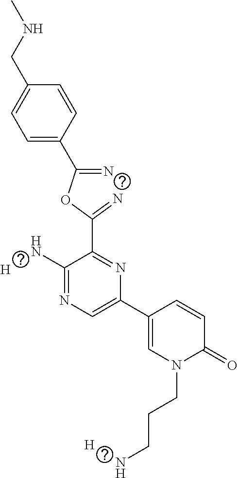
C1=C(C(=N)OC(=N)C2=NC(C3=CN(CCCN)C(=O)C=C3)=CN=C2N)C=CC(CNC)=C1.[H].[H]
